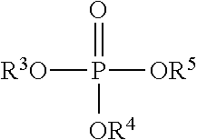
[R3O]P(=O)([OR5])[OR4]
